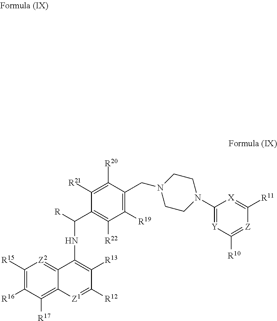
C12=[Z2]C([R15])=C([R16])C([R17])=C1[Z1]=C([R12])C([R13])=C2NC(C1=C([R22])C([R19])=C(CN2CCN(C3=[Y]C([R10])=[Z]C([R11])=[X]3)CC2)C([R20])=C1[R21])[R]
